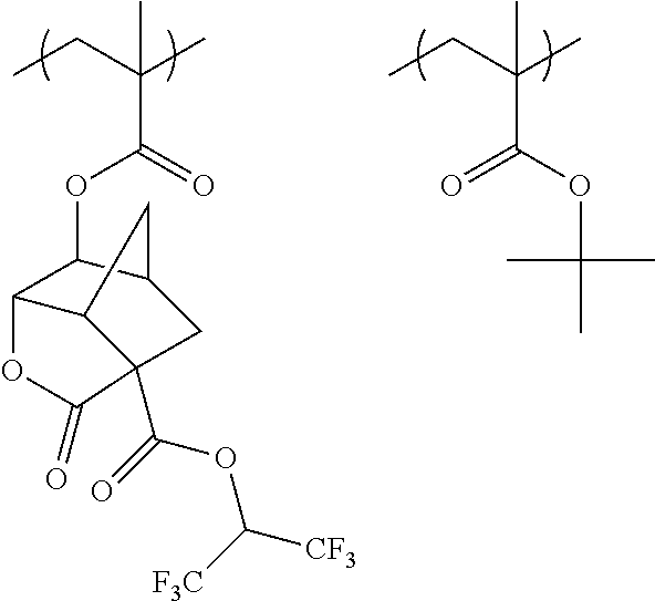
C(C(C)(C(OC1C2C3CC1CC3(C(=O)OC([CF3])[F3C])C(=O)O2)=O)C)C.C(C(C)(C(OC(C)(C)C)=O)C)C
